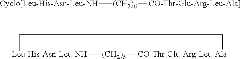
[Cyclo[Leu-His-Asn-Leu-NH][(CH2)6][CO-Thr-Glu-Arg-Leu-Ala]].[Leu-His-Asn-Leu-NH]1[(CH2)6][CO-Thr-Glu-Arg-Leu-Ala]CC1
